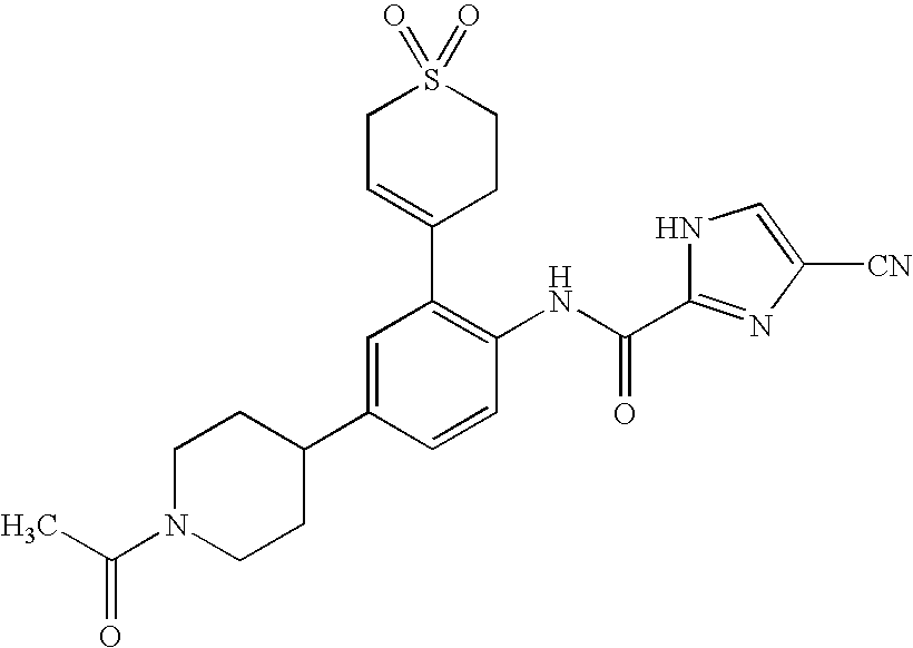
C1=C(C2CCN(C(C)=O)CC2)C=CC(NC(C2=NC([CN])=CN2)=O)=C1C1=CCS(=O)(=O)CC1
